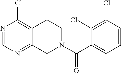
N1=CN=C2C(=C1Cl)CCN(C(C1=CC=CC(Cl)=C1Cl)=O)C2
